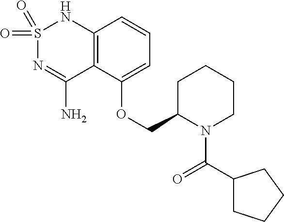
C12=C(C(OCC3N(C(C4CCCC4)=O)CCCC3)=CC=C1)C(N)=NS(=O)(=O)N2
